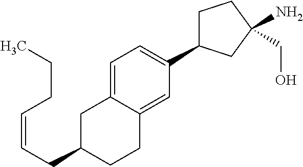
C(=CCC1CC2=CC=C(C3CCC(CO)(N)C3)C=C2CC1)CCC
